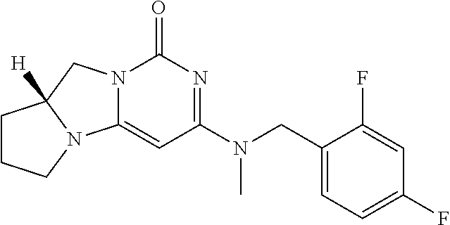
C1(CN(C2=NC(=O)N3C(=C2)N2C([H])(C3)CCC2)C)=CC=C(F)C=C1F
